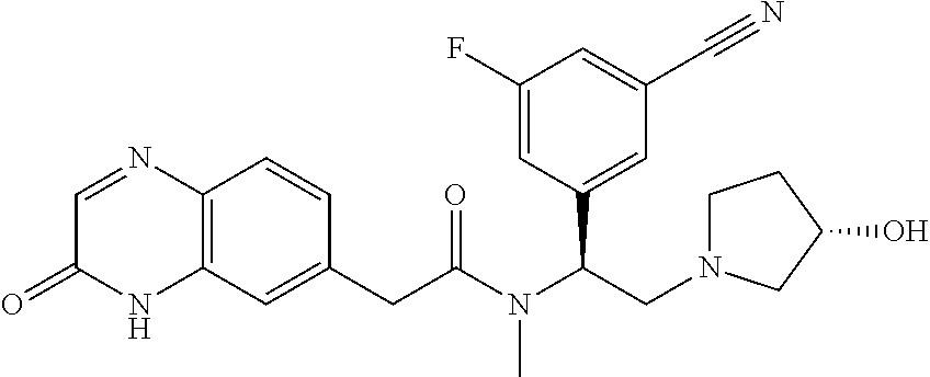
C12=C(C=C(CC(N(C(CN3CCC(O)C3)C3=CC(C#N)=CC(F)=C3)C)=O)C=C1)NC(=O)C=N2
